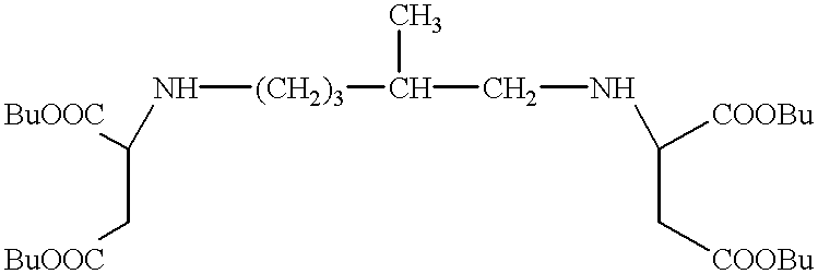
C(C[BuOOC])(N[(CH2)3]C(CNC(C[COOBu])[COOBu])C)[BuOOC]
